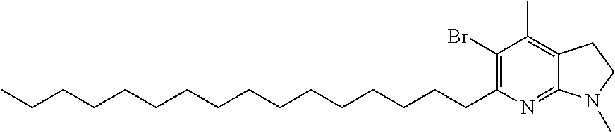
C1(CCCCCCCCCCCCCCCC)=C(Br)C(C)=C2C(=N1)N(C)CC2
